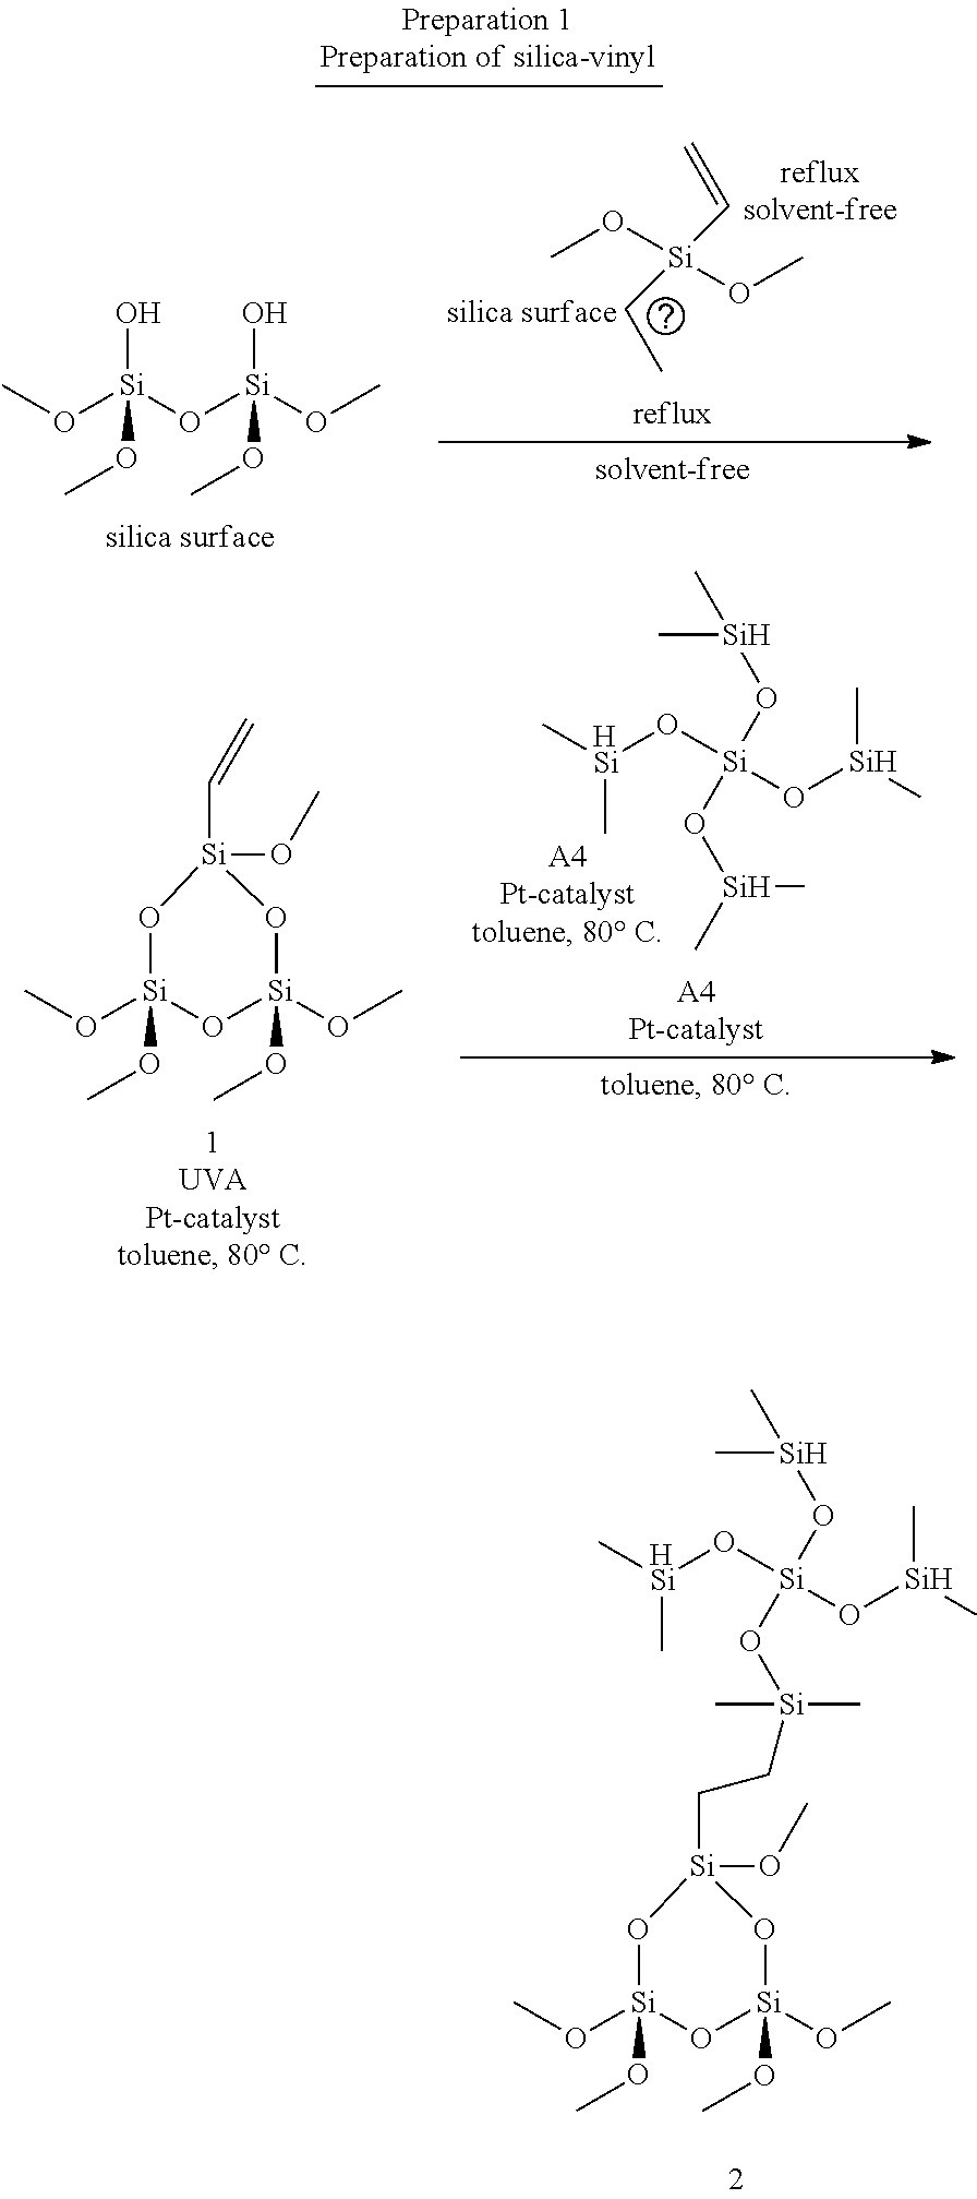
CO[Si]1(OC)O[Si](OC)(OC)O[Si](CC[Si](C)(C)O[Si](O[Si](C)C)(O[HSi](C)C)O[Si](C)C)(OC)O1.CO[Si](O[Si](OC)(O)OC)(OC)O.CO[Si](C=C)(OC)CC.CO[Si]1(OC)O[Si](OC)(OC)O[Si](C=C)(OC)O1.C[Si](O[Si](O[Si](C)C)(O[HSi](C)C)O[Si](C)C)C
